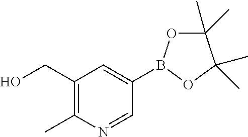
C1(B2OC(C)(C)C(C)(C)O2)=CC(CO)=C(C)N=C1
